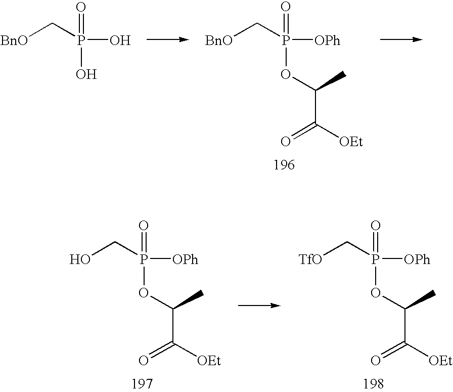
[BnO]CP([OPh])(OC(C([OEt])=O)C)=O.[BnO]CP(O)(O)=O.OCP([OPh])(OC(C([OEt])=O)C)=O.[TfO]CP([OPh])(OC(C([OEt])=O)C)=O
